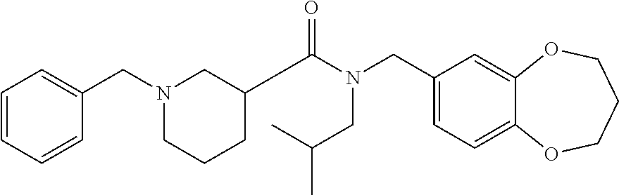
C1(CN(C(=O)C2CCCN(CC3=CC=CC=C3)C2)CC(C)C)=CC=C2C(=C1)OCCCO2
